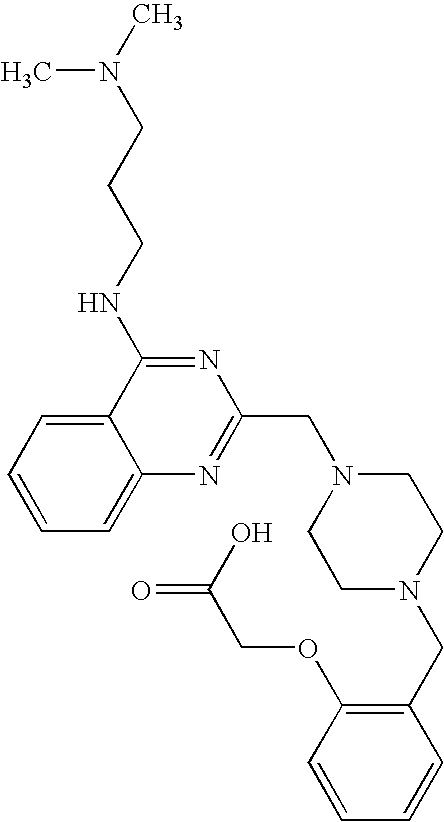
C1=CC=C2C(=C1)C(NCCCN(C)C)=NC(CN1CCN(CC3=C(OCC(O)=O)C=CC=C3)CC1)=N2
